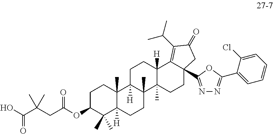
OC(C(CC(OC1C(C)(C)C2([H])C(C)(CC1)C1([H])C(C)(CC2)C2(C)C([H])(CC1)C1=C(C(C)C)C(=O)CC1(C1=NN=C(C3=CC=CC=C3Cl)O1)CC2)=O)(C)C)=O
